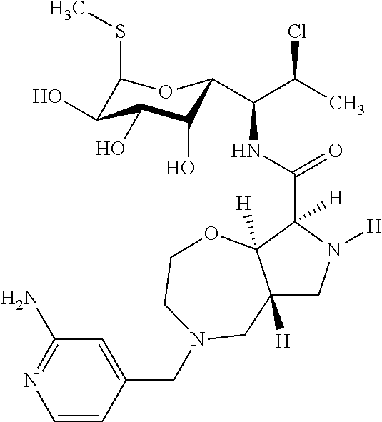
C12([H])CN([H])C(C(NC(C(C)Cl)C3C(O)C(O)C(O)C(SC)O3)=O)([H])C1([H])OCCN(CC1=CC(N)=NC=C1)C2
